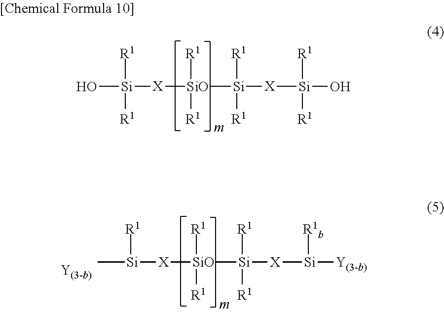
[R1][Si]([X][SiO]([R1])([R1])[Si]([R1])([R1])[X][Si]([R1])([R1])O)(O)[R1].[R1][Si]([X][SiO]([R1])([R1])[Si]([R1])([R1])[X][Si]([R1b])[Y(3-b)])C.[Y(3-b)]
